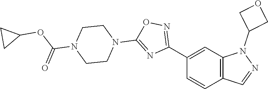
C12=C(C=C(C3=NOC(N4CCN(C(OC5CC5)=O)CC4)=N3)C=C1)N(C1COC1)N=C2
